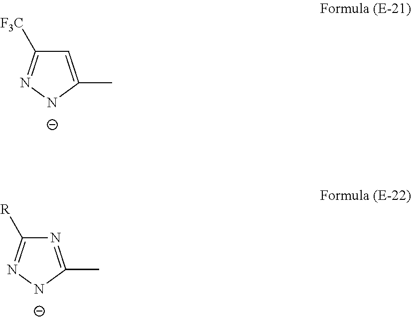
C1=C(C)NN=C1[F3C].N1=C(C)NN=C1[R]
